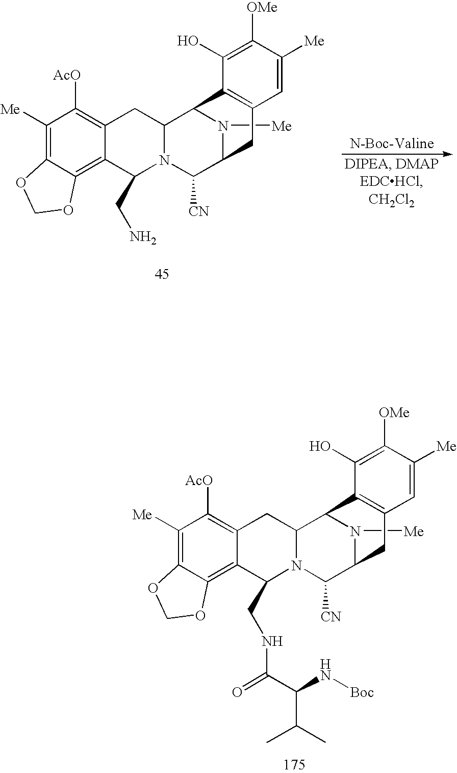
C1([Me])=C2C(=C3C(=C1[AcO])CC1N(C([CN])C4N([Me])C1C1=C(C4)C=C([Me])C([OMe])=C1O)C3CNC(C(N[Boc])C(C)C)=O)OCO2.C1([Me])=C2C(=C3C(=C1[AcO])CC1N(C([CN])C4N([Me])C1C1=C(C4)C=C([Me])C([OMe])=C1O)C3CN)OCO2.[N-Boc-Valine]
